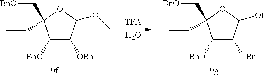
C1([BnO])C([OBn])C(OC)OC1(C[BnO])C=C.O.C1([BnO])C([OBn])C(O)OC1(C[BnO])C=C
